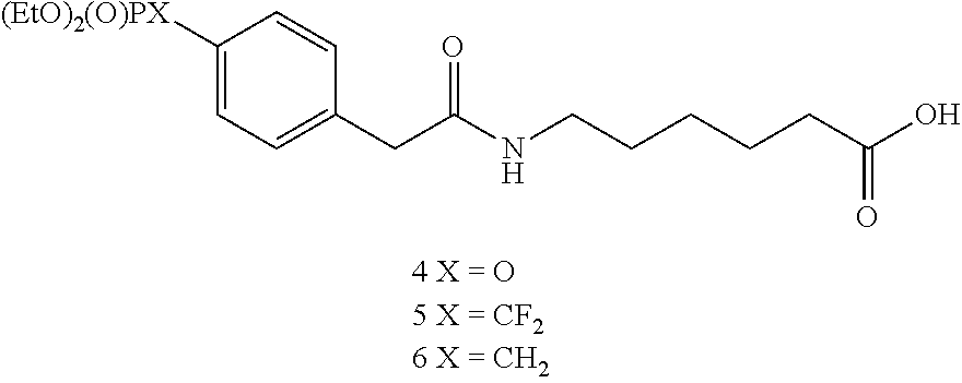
C1([(EtO)2(O)PX])=CC=C(CC(NCCCCCC(O)=O)=O)C=C1
